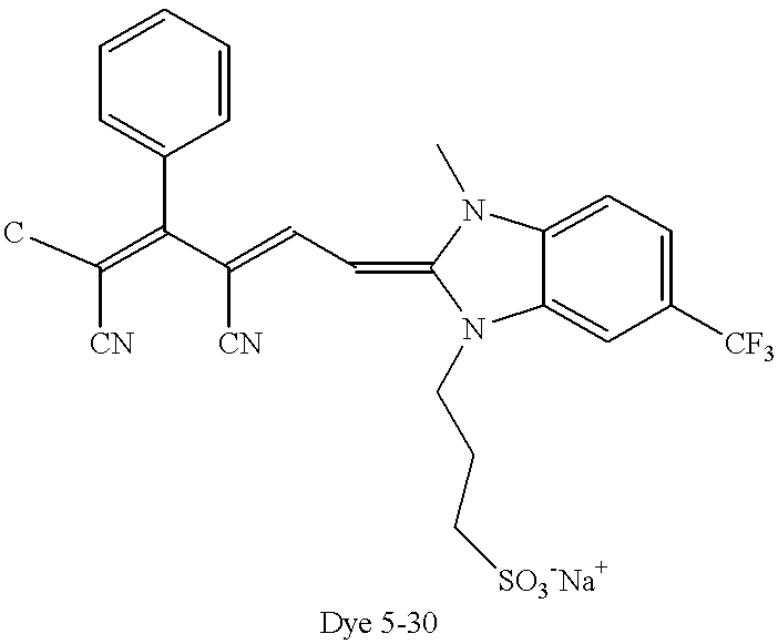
CC(=C(C(=CC=C1N(CCC[SO3-Na+])C2=CC([CF3])=CC=C2N1C)[CN])C1=CC=CC=C1)[CN]
